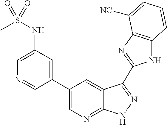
C1(C2=CN=C3C(=C2)C(C2=NC4=C(N2)C=CC=C4[NC])=NN3)=CC(NS(C)(=O)=O)=CN=C1
